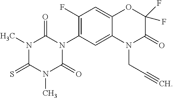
N1(C)C(=S)N(C)C(=O)N(C2=C(F)C=C3C(=C2)N(CC#C)C(=O)C(F)(F)O3)C1=O
